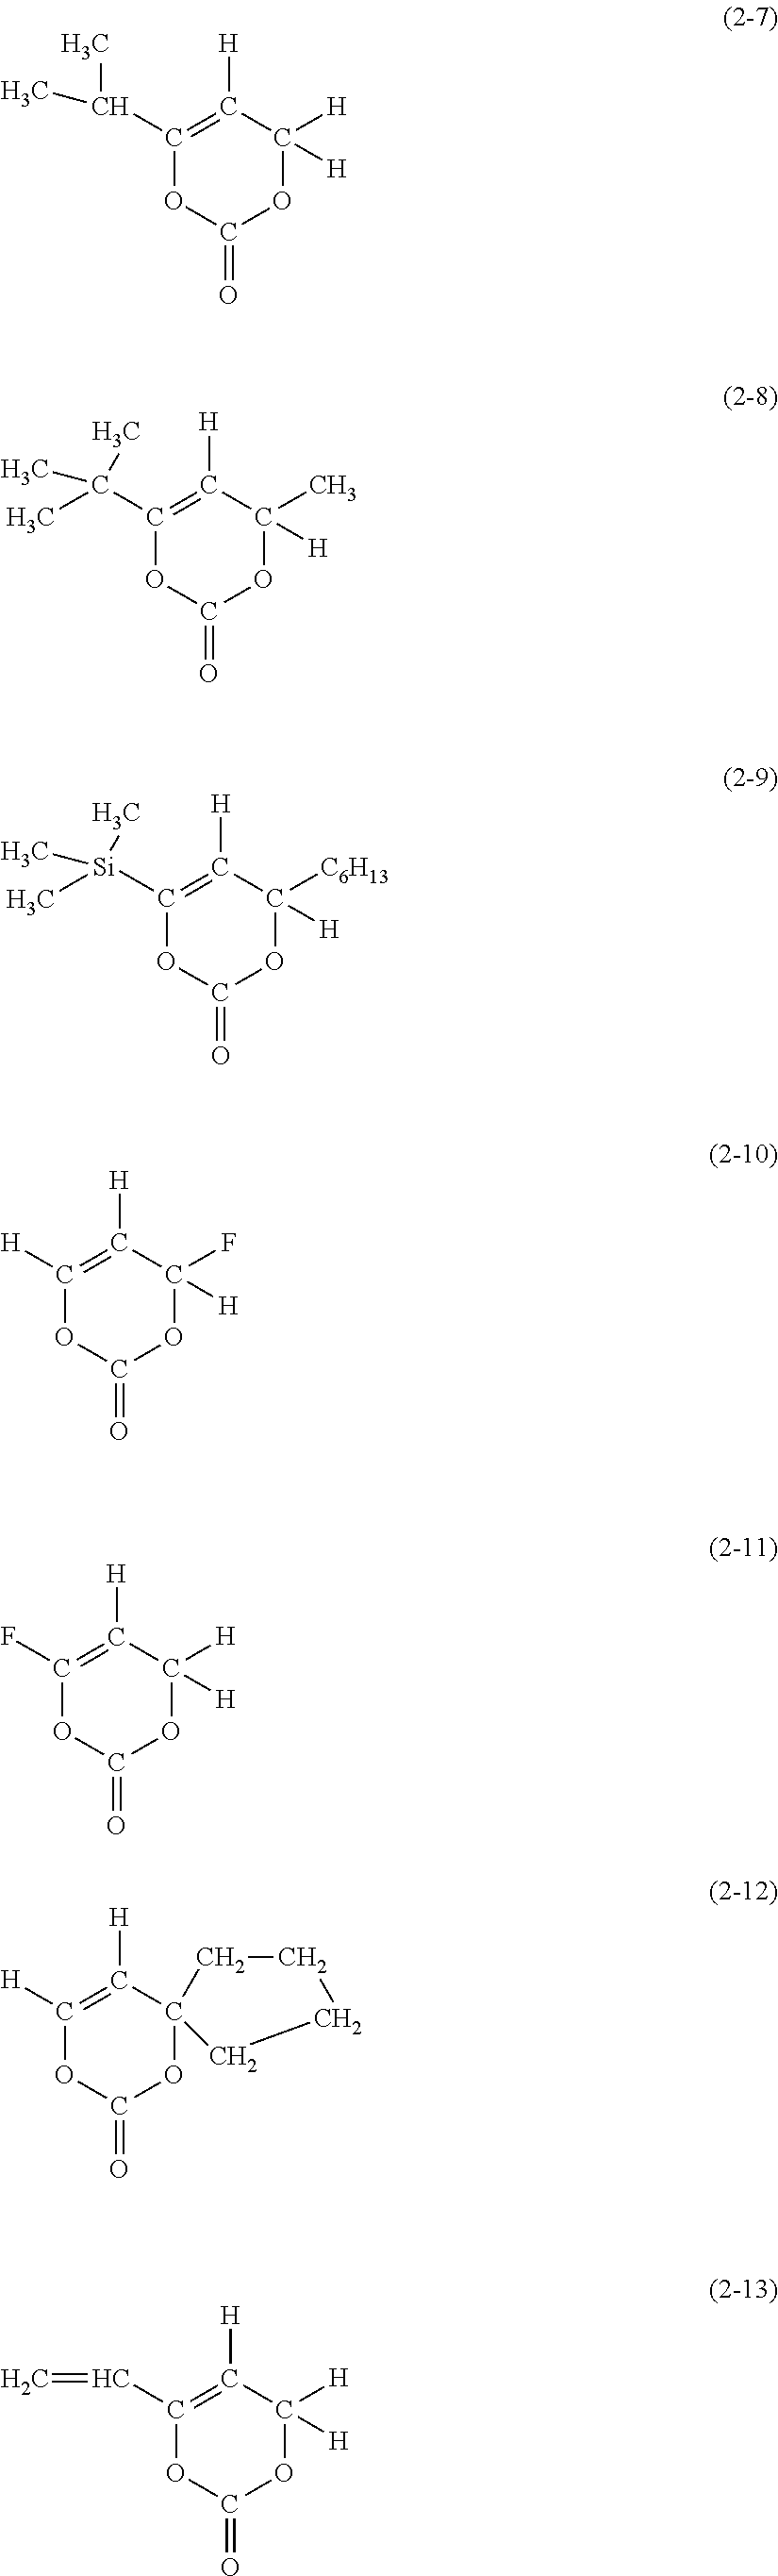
C1(C(C)C)=C([H])C([H])([H])OC(=O)O1.C1(C(C)(C)C)=C([H])C(C)([H])OC(=O)O1.C1([Si](C)(C)C)=C([H])C([C6H13])([H])OC(=O)O1.C1([H])=C([H])C(F)([H])OC(=O)O1.C1(F)=C([H])C([H])([H])OC(=O)O1.C1([H])=C([H])C2(OC(=O)O1)CCCC2.C1(C=C)=C([H])C([H])([H])OC(=O)O1
